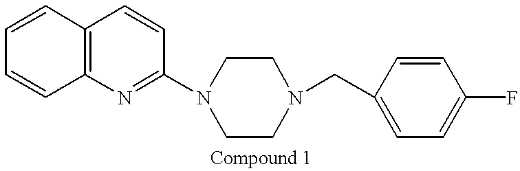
C1=CC2=C(C=C1)C=CC(N1CCN(CC3=CC=C(F)C=C3)CC1)=N2
